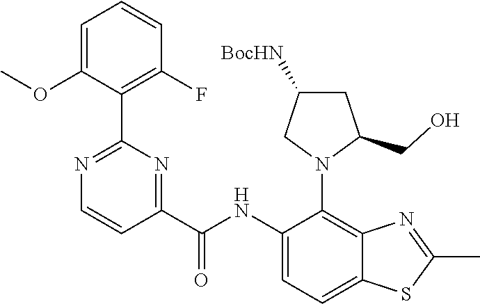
C1(NC(C2=NC(C3=C(F)C=CC=C3OC)=NC=C2)=O)=CC=C2C(=C1N1C(CO)CC([BocHN])C1)N=C(C)S2
